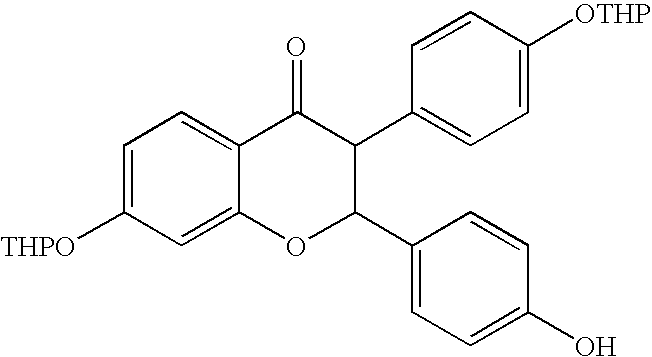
C1=C([THPO])C=C2C(=C1)C(=O)C(C1=CC=C([OTHP])C=C1)C(C1=CC=C(O)C=C1)O2
